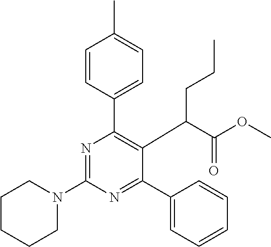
N1(C2=NC(C3=CC=C(C)C=C3)=C(C(C(OC)=O)CCC)C(C3=CC=CC=C3)=N2)CCCCC1
